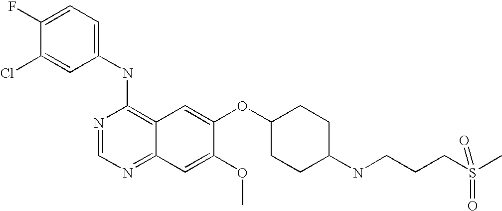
C1=C(Cl)C(F)=CC=C1NC1=C2C(=NC=N1)C=C(OC)C(OC1CCC(NCCCS(C)(=O)=O)CC1)=C2
